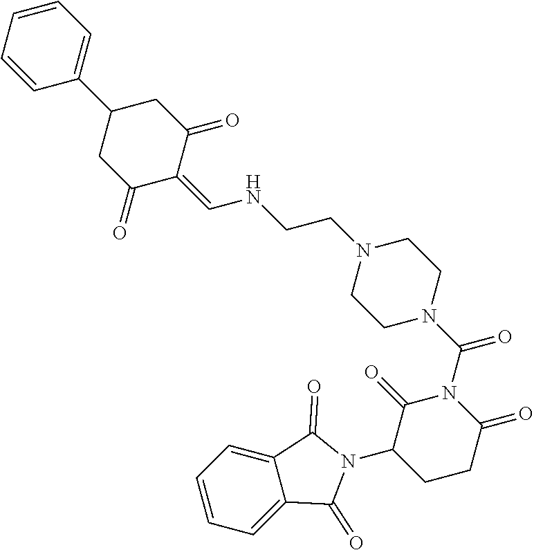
C1=CC=CC(C2CC(=O)C(=CNCCN3CCN(C(=O)N4C(=O)C(N5C(=O)C6=CC=CC=C6C5=O)CCC4=O)CC3)C(=O)C2)=C1
